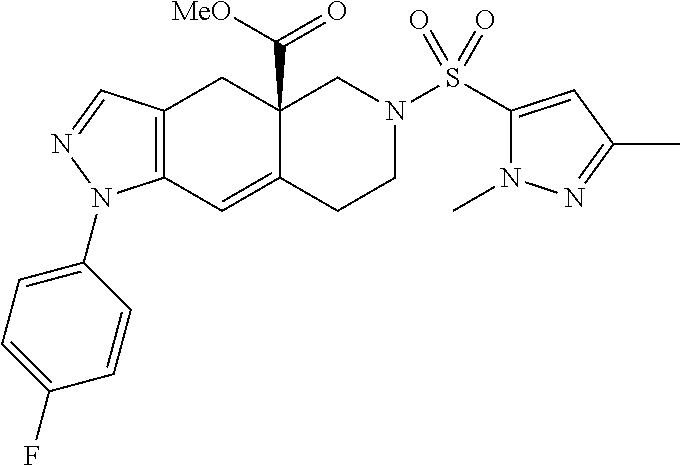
C12(C([MeO])=O)C(=CC3=C(C1)C=NN3C1=CC=C(F)C=C1)CCN(S(=O)(=O)C1=CC(C)=NN1C)C2
